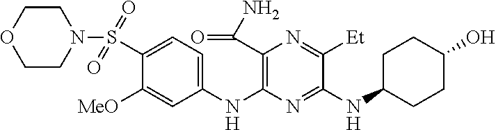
C1(NC2=C(C(N)=O)N=C([Et])C(NC3CCC(O)CC3)=N2)=CC=C(S(N2CCOCC2)(=O)=O)C([MeO])=C1
